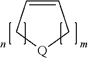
C1=CC[Q]C1
